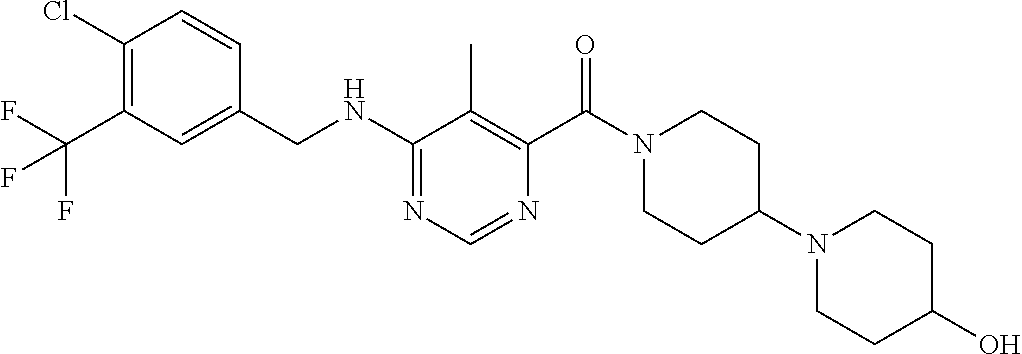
N(C1=NC=NC(C(N2CCC(N3CCC(O)CC3)CC2)=O)=C1C)CC1=CC(C(F)(F)F)=C(Cl)C=C1
